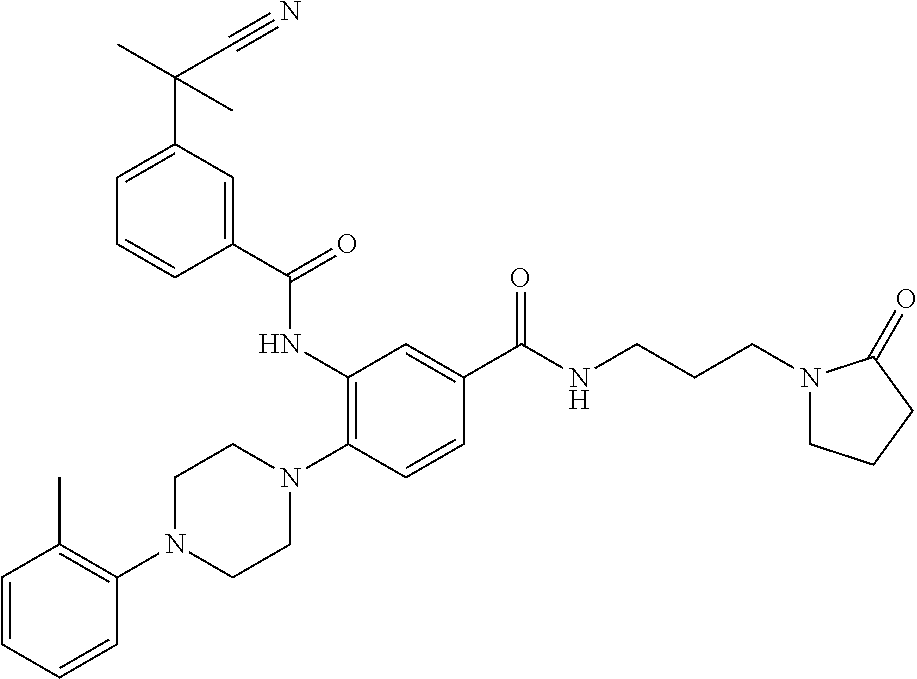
C1=CC=CC(N2CCN(C3=C(NC(C4=CC(C(C#N)(C)C)=CC=C4)=O)C=C(C(NCCCN4CCCC4=O)=O)C=C3)CC2)=C1C
